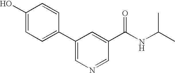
C1(O)=CC=C(C2=CN=CC(C(NC(C)C)=O)=C2)C=C1
